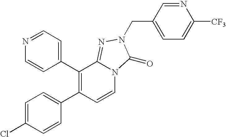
N1=CC=C(C2=C(C3=CC=C(Cl)C=C3)C=CN3C2=NN(CC2=CC=C([CF3])N=C2)C3=O)C=C1
